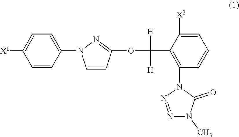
C1=CC(N2C=CC(OC(C3=C(N4N=NN(C)C4=O)C=CC=C3[X2])([H])[H])=N2)=CC=C1[X1]
